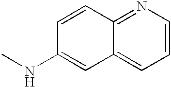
N1=C2C(=CC=C1)C=C(NC)C=C2
